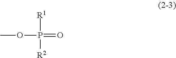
COP(=O)([R2])[R1]
